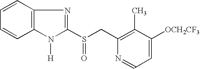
C12=C(N([H])C(S(CC3=C(C)C([OCH2CF3])=CC=N3)=O)=N1)C=CC=C2
